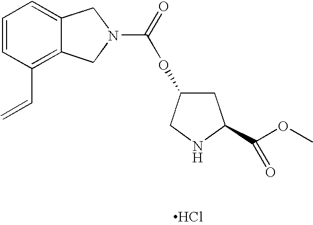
C1=CC(C=C)=C2C(=C1)CN(C(=O)OC1CC(C(OC)=O)NC1)C2.Cl
